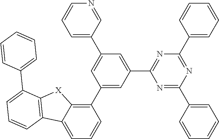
C1=CC=C(C2=NC(C3=CC=CC=C3)=NC(C3=CC(C4=CC=CN=C4)=CC(C4=C5C(=CC=C4)C4=C([X]5)C(C5=CC=CC=C5)=CC=C4)=C3)=N2)C=C1
